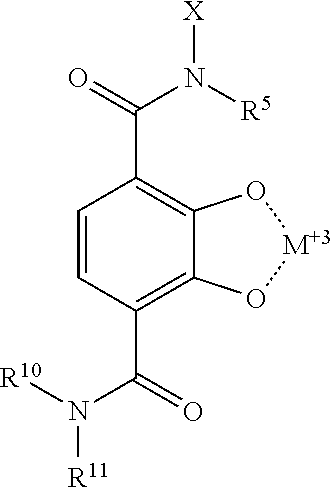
C1=CC(C(=O)N([R10])[R11])=C2C(=C1C(=O)N([X])[R5])O[M+3]O2
